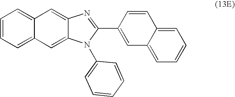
C1=CC=C2C(=C1)C=C1C(=C2)N(C2=CC=CC=C2)C(C2=CC3=CC=CC=C3C=C2)=N1
